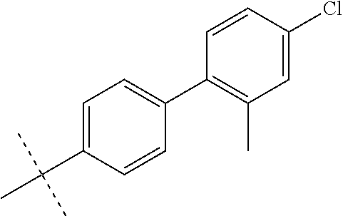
C1=C(C(C)(C)C)C=CC(C2=C(C)C=C(Cl)C=C2)=C1
